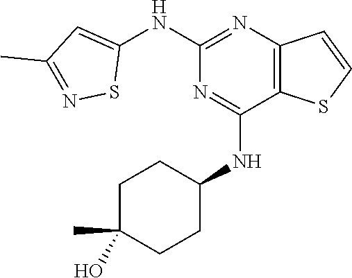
C1(NC2=CC(C)=NS2)=NC2=C(C(NC3CCC(O)(C)CC3)=N1)SC=C2
